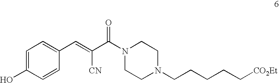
N1(C(C([CN])=CC2=CC=C(O)C=C2)=O)CCN(CCCCC[CO2Et])CC1
